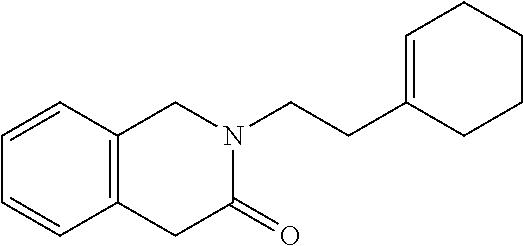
C1=CC2=C(C=C1)CC(=O)N(CCC1=CCCCC1)C2
